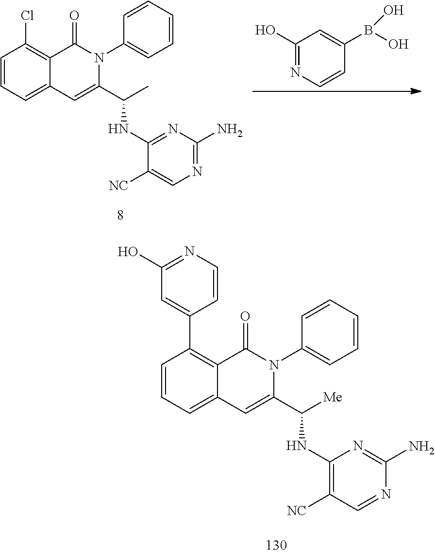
C1=CC=C2C(=C1Cl)C(=O)N(C1=CC=CC=C1)C(C(C)NC1=NC(N)=NC=C1[NC])=C2.C1(O)=NC=CC(B(O)O)=C1.C1=CC=C2C(=C1C1=CC(O)=NC=C1)C(=O)N(C1=CC=CC=C1)C(C([Me])NC1=C([NC])C=NC(N)=N1)=C2
